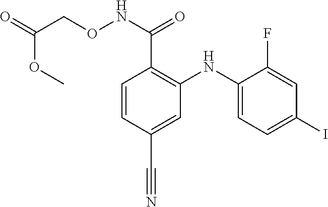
C1=CC(C#N)=CC(NC2=CC=C(I)C=C2F)=C1C(NOCC(=O)OC)=O
